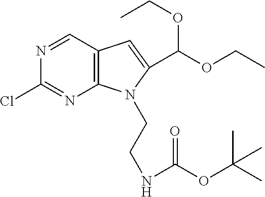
C12=C(C=NC(Cl)=N1)C=C(C(OCC)OCC)N2CCNC(OC(C)(C)C)=O
